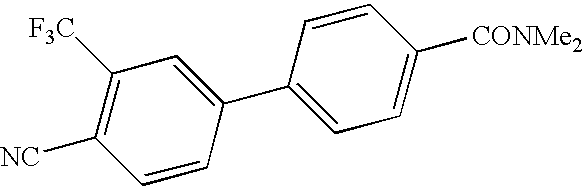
C1=CC(C2=CC=C([CONMe2])C=C2)=CC([F3C])=C1[NC]
